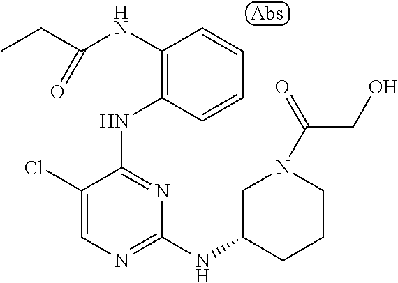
C1=CC(NC2=NC(NC3CCCN(C(CO)=O)C3)=NC=C2Cl)=C(NC(=O)CC)C=C1
